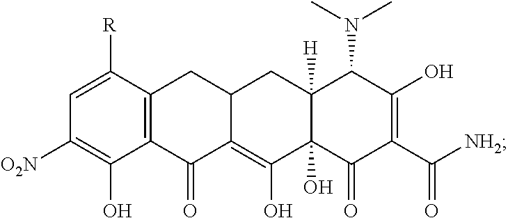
C1([O2N])=C(O)C2=C(C([R])=C1)CC1C(=C(O)C3(O)C([H])(C1)C(N(C)C)C(O)=C(C([NH2])=O)C3=O)C2=O
